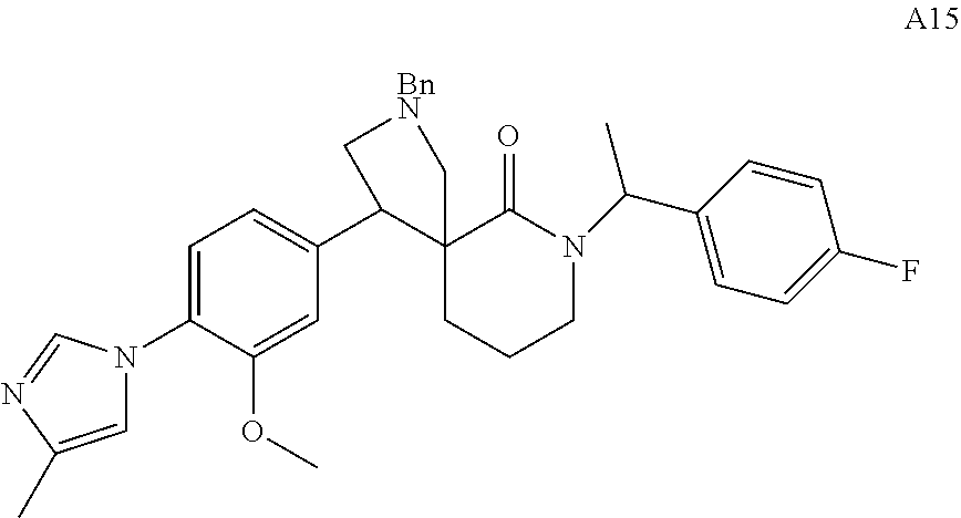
C1=C(N2C=C(C)N=C2)C(OC)=CC(C2C3(CCCN(C(C4=CC=C(F)C=C4)C)C3=O)C[BnN]C2)=C1
